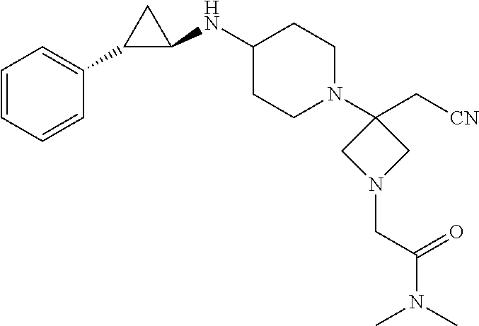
C1=CC=CC(C2C(NC3CCN(C4(C[CN])CN(CC(N(C)C)=O)C4)CC3)C2)=C1
